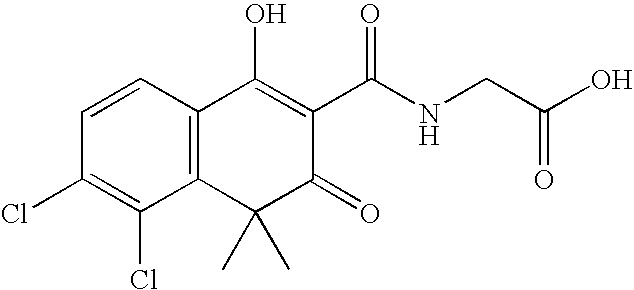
C12=C(C=CC(Cl)=C1Cl)C(O)=C(C(NCC(O)=O)=O)C(=O)C2(C)C
